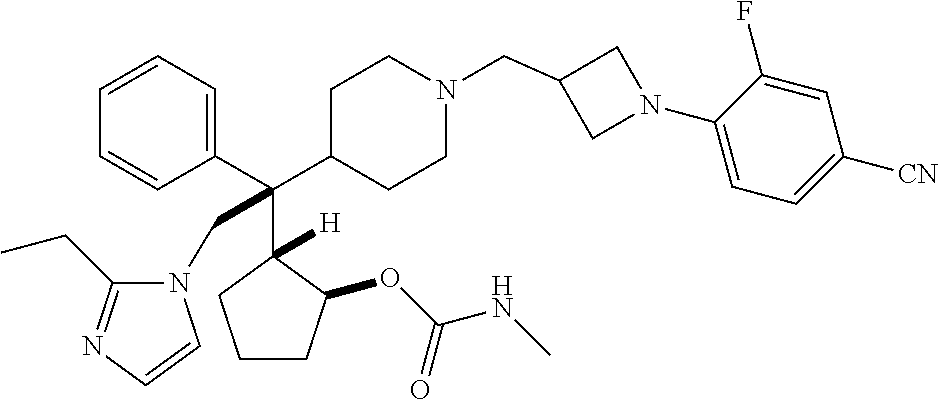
C1=CC=C(C(C2CCN(CC3CN(C4=CC=C([CN])C=C4F)C3)CC2)(C2([H])C(OC(NC)=O)CCC2)CN2C(CC)=NC=C2)C=C1
